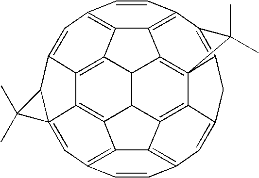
C12=C3C4=C5C=CC6=C4C4=C78C9=C%10C%11=C(C=CC%12=C%11C(=C1C1(=C%12)C(C2=C5)C1(C)C)C%10C34)C=C9CC7=C6C8(C)C
